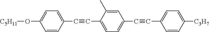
O([C5H11])C1=CC=C(C#CC2=CC=C(C#CC3=CC=C([C3H7])C=C3)C=C2C)C=C1
